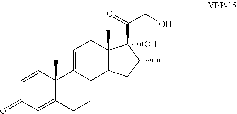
C1=CC2(C)C(=CC1=O)CCC1C2=CCC2(C)C1CC(C)C2(O)C(CO)=O
